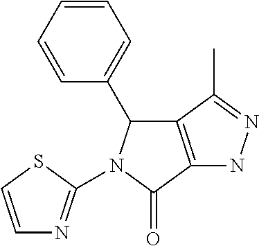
CC1=NNC2=C1C(C1=CC=CC=C1)N(C1=NC=CS1)C2=O
